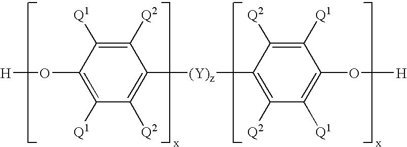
C1([Q1])=C(O[H])C([Q1])=C([Q2])C([(Y)z]C2=C([Q2])C([Q1])=C(O[H])C([Q1])=C2[Q2])=C1[Q2]
